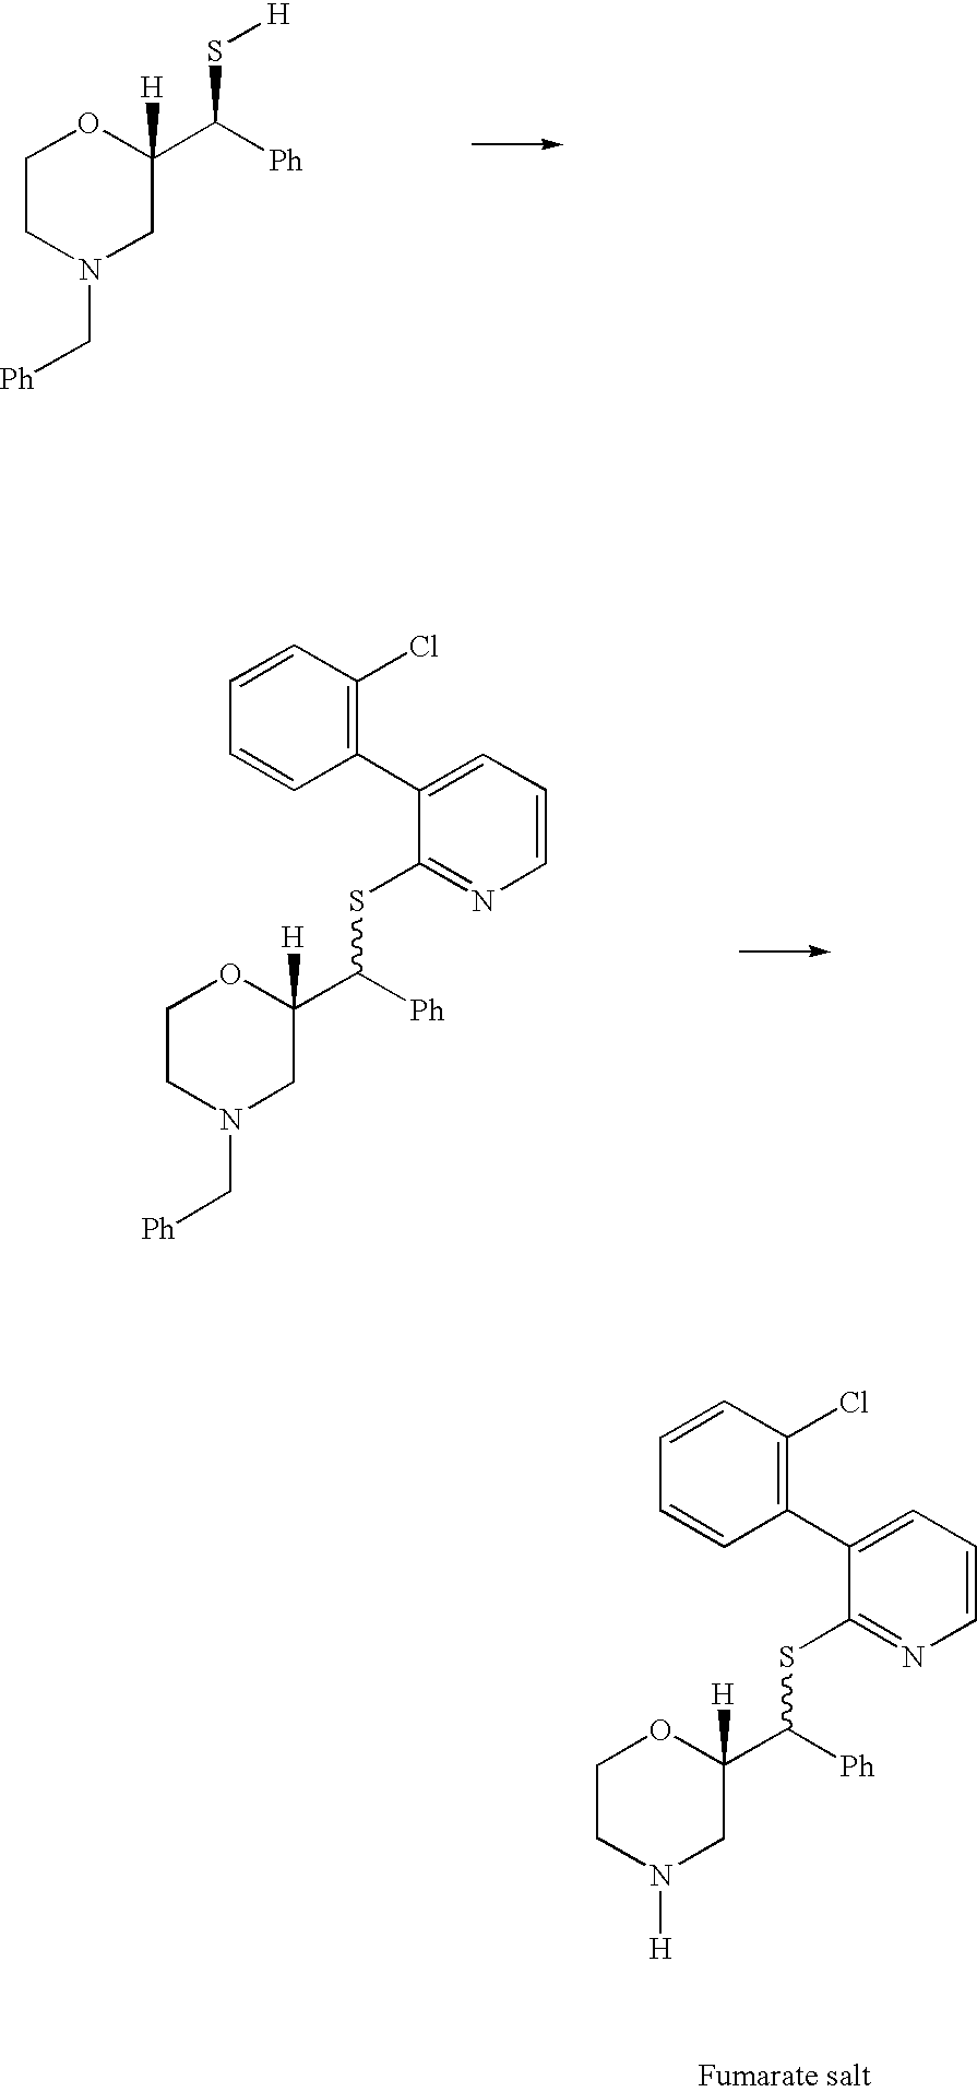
O1CCN(C[Ph])CC1(C([Ph])S[H])[H].O1CCN(C[Ph])CC1(C([Ph])SC1=NC=CC=C1C1=C(Cl)C=CC=C1)[H].O1CCN([H])CC1(C([Ph])SC1=NC=CC=C1C1=C(Cl)C=CC=C1)[H]
